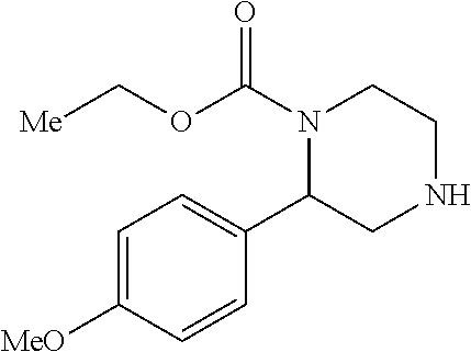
N1(C(OC[Me])=O)C(C2=CC=C([MeO])C=C2)CNCC1
